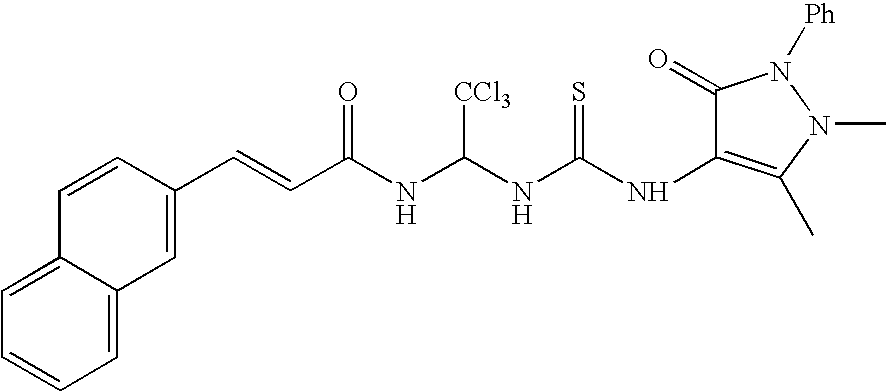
C1=CC=C2C(=C1)C=CC(C=CC(NC(NC(NC1=C(C)N(C)N([Ph])C1=O)=S)[CCl3])=O)=C2
